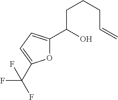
C(O)(CCCC=C)C1=CC=C(C(F)(F)F)O1
